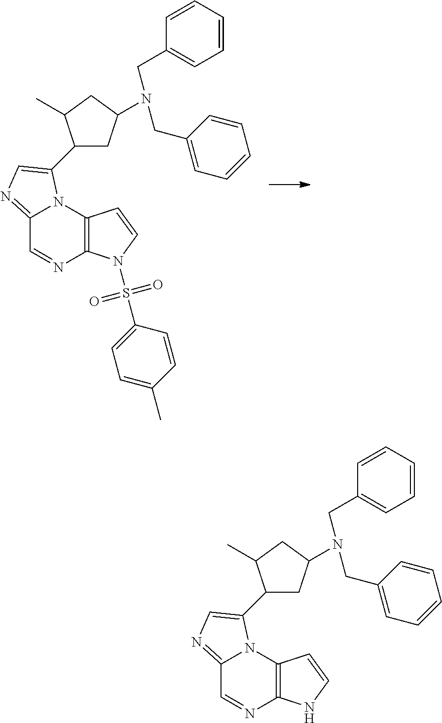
C12=NC=C(C3CC(N(CC4=CC=CC=C4)CC4=CC=CC=C4)CC3C)N1C1=C(N=C2)N(S(C2=CC=C(C)C=C2)(=O)=O)C=C1.C12=NC=C(C3CC(N(CC4=CC=CC=C4)CC4=CC=CC=C4)CC3C)N1C1=C(N=C2)NC=C1
